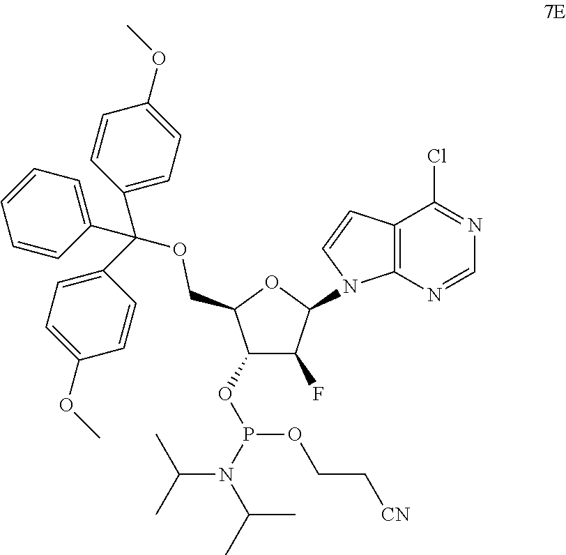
C12=C(N=CN=C1Cl)N(C1C(F)C(OP(OCC[CN])N(C(C)C)C(C)C)C(COC(C3=CC=C(OC)C=C3)(C3=CC=CC=C3)C3=CC=C(OC)C=C3)O1)C=C2
